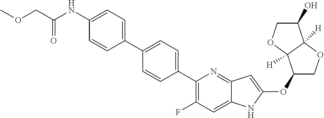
C1(OC2=CC3=NC(C4=CC=C(C5=CC=C(NC(COC)=O)C=C5)C=C4)=C(F)C=C3N2)COC2([H])C1([H])OCC2O
